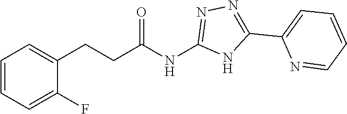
C(C(NC1=NN=C(C2=CC=CC=N2)N1)=O)CC1=CC=CC=C1F
